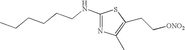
C(CCCCNC1=NC(C)=C(CC[ONO2])S1)C
